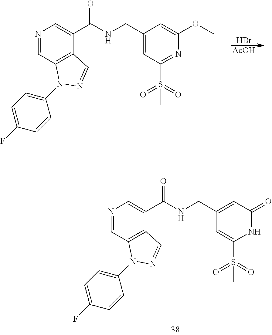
N1=CC2=C(C(C(NCC3=CC(S(C)(=O)=O)=NC(OC)=C3)=O)=C1)C=NN2C1=CC=C(F)C=C1.Br.[AcOH].N1=CC2=C(C(C(NCC3=CC(=O)NC(S(C)(=O)=O)=C3)=O)=C1)C=NN2C1=CC=C(F)C=C1
